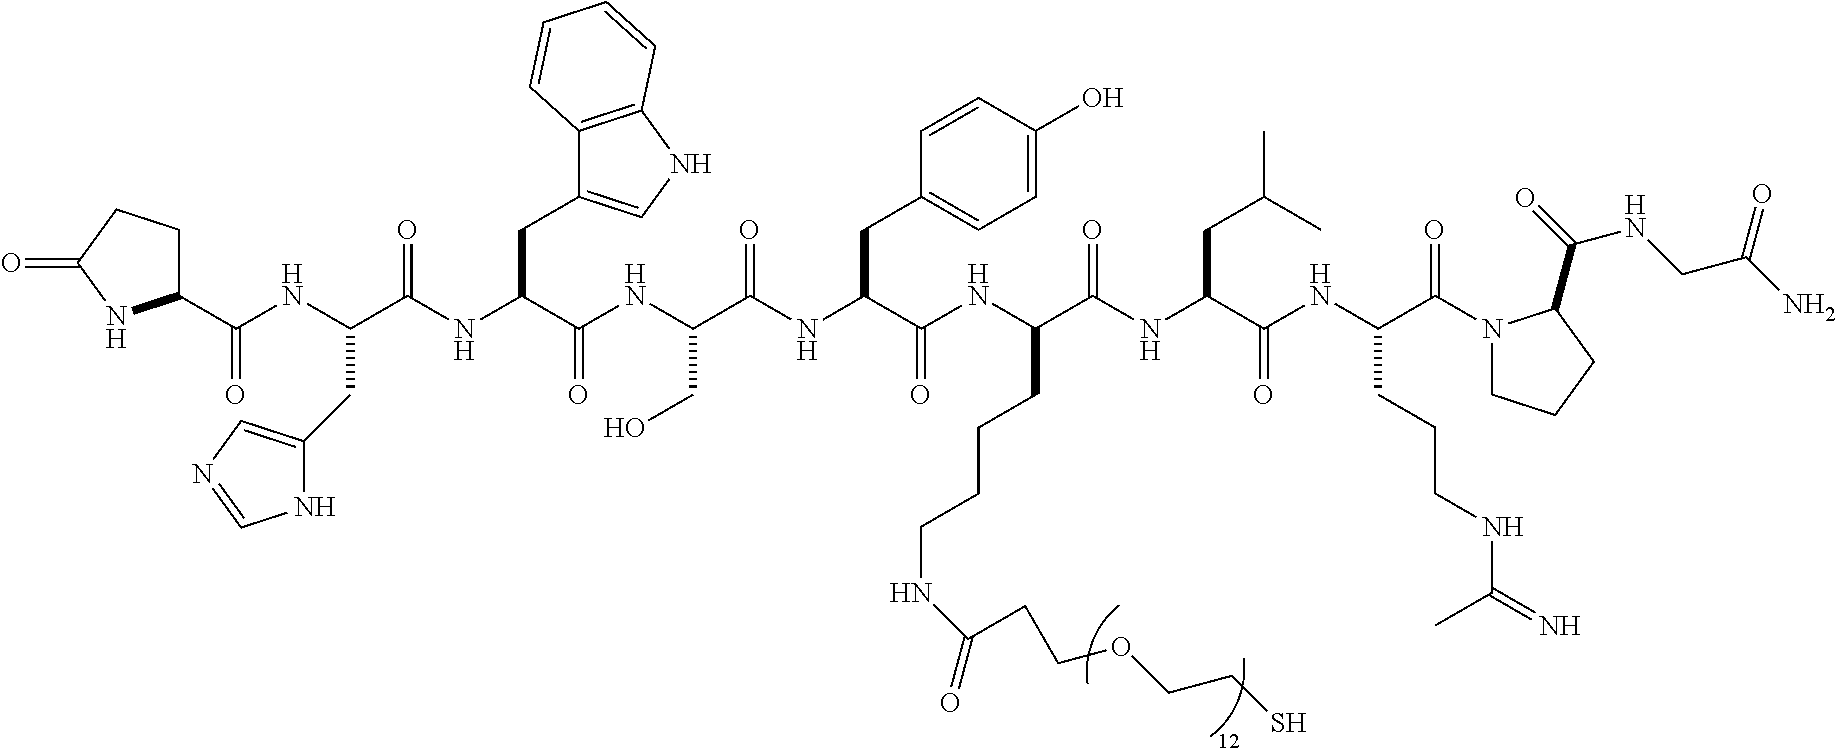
C1(C(NC(C(NC(C(NC(C(NC(C(NC(CCCCNC(CCOCCS)=O)C(=O)NC(CC(C)C)C(=O)NC(CCCNC(C)=N)C(=O)N2CCCC2C(NCC(=O)N)=O)=O)CC2=CC=C(O)C=C2)=O)CO)=O)CC2=CNC3=C2C=CC=C3)=O)CC2=CN=CN2)=O)CCC(=O)N1
